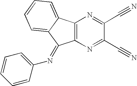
C12=C(C3=CC=CC=C3C1=NC1=CC=CC=C1)N=C(C#N)C(C#N)=N2
